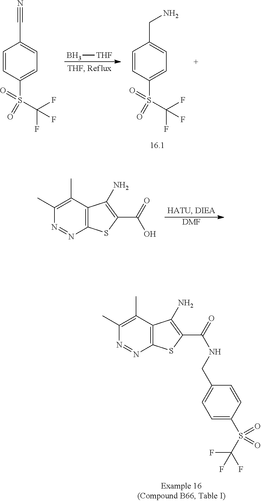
C1=CC(S(C(F)(F)F)(=O)=O)=CC=C1C#N.B[THF].C1=CC(S(C(F)(F)F)(=O)=O)=CC=C1CN.C1(C)=C(C)C2=C(N=N1)SC(C(=O)O)=C2N.[DMF].C1(C)=C(C)C2=C(N=N1)SC(C(=O)NCC1=CC=C(S(C(F)(F)F)(=O)=O)C=C1)=C2N
